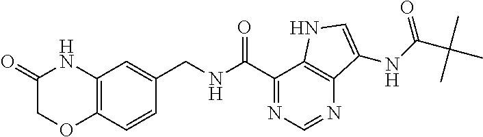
C12=C(C=CC(CNC(C3=NC=NC4=C3NC=C4NC(C(C)(C)C)=O)=O)=C1)OCC(=O)N2
